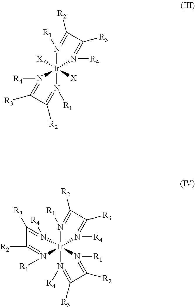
N1([R1])=C([R2])C([R3])=N([R4])[Ir]12([X])([X])N([R4])=C([R3])C([R2])=N2[R1].N1([R1])=C([R2])C([R3])=N([R4])[Ir]123(N([R1])=C([R2])C([R3])=N2[R4])N([R1])=C([R2])C([R3])=N3[R4]
